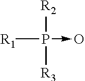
P([R2])(->O)([R3])[R1]
